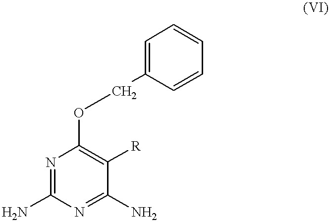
C(OC1=C([R])C(N)=NC(N)=N1)C1=CC=CC=C1
